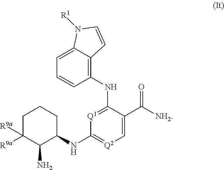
C1=CC(NC2=[Q1]C(NC3CCCC([R9a])([R9a])C3N)=[Q2]C=C2C([NH2])=O)=C2C(=C1)N([R1])C=C2
